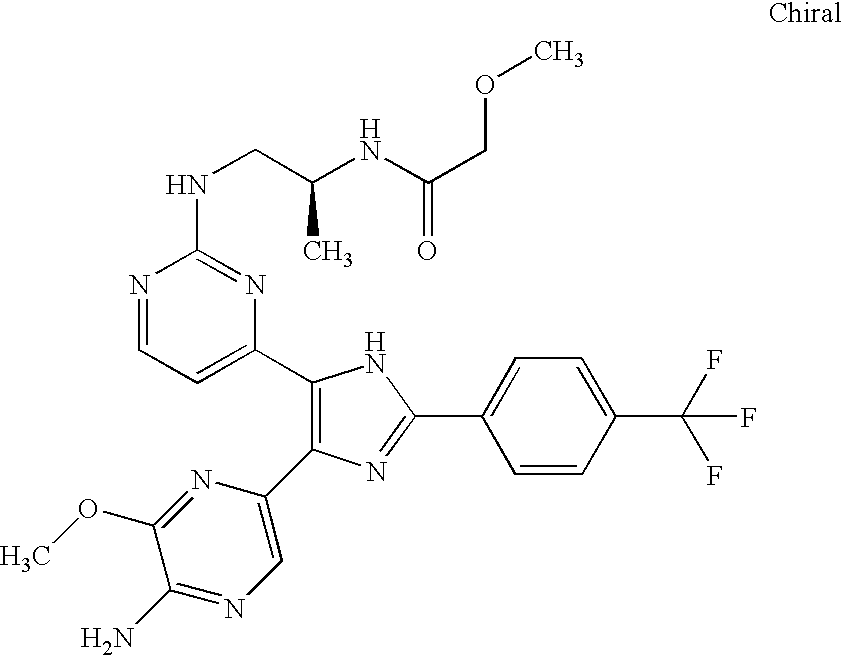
C1(C2=CC=NC(NCC(NC(COC)=O)C)=N2)=C(C2=CN=C(N)C(OC)=N2)N=C(C2=CC=C(C(F)(F)F)C=C2)N1
